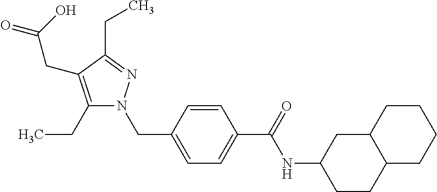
O=C(C1=CC=C(CN2C(CC)=C(CC(=O)O)C(CC)=N2)C=C1)NC1CCC2C(C1)CCCC2
